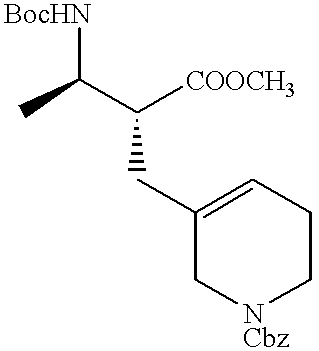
C1(CC(C(C)[BocHN])[COOCH3])=CCC[NCbz]C1
